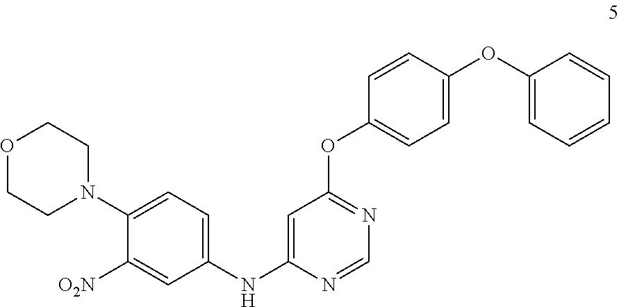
C1=CC(OC2=CC=C(OC3=NC=NC(NC4=CC=C(N5CCOCC5)C([O2N])=C4)=C3)C=C2)=CC=C1
